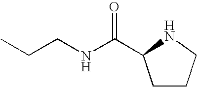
C1CCNC1C(NCCC)=O
